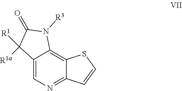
C12=CN=C3C(=C1N([R3])C(=O)C2([R1a])[R1])SC=C3
